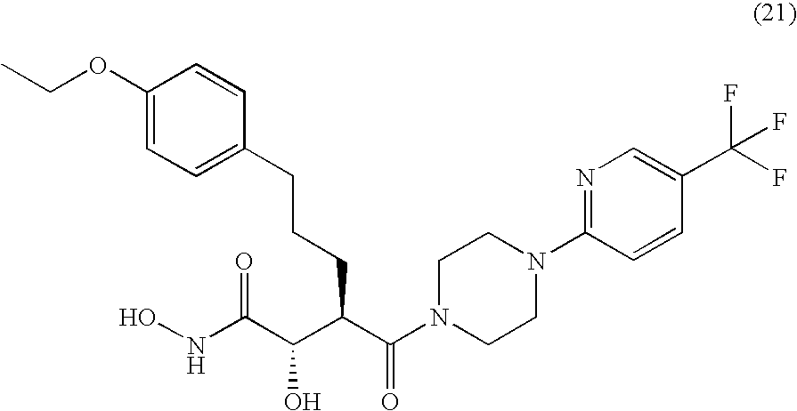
C1(OCC)=CC=C(CCCC(C(=O)N2CCN(C3=NC=C(C(F)(F)F)C=C3)CC2)C(C(NO)=O)O)C=C1
